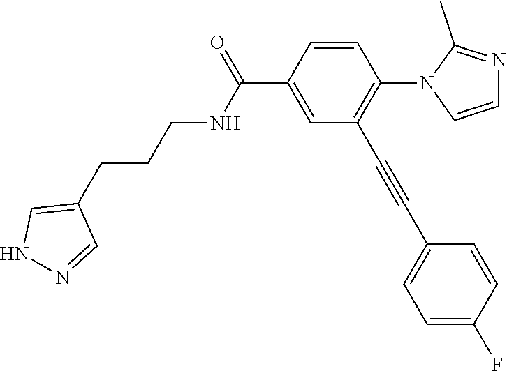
C1=CC(C(=O)NCCCC2=CNN=C2)=CC(C#CC2=CC=C(F)C=C2)=C1N1C=CN=C1C
